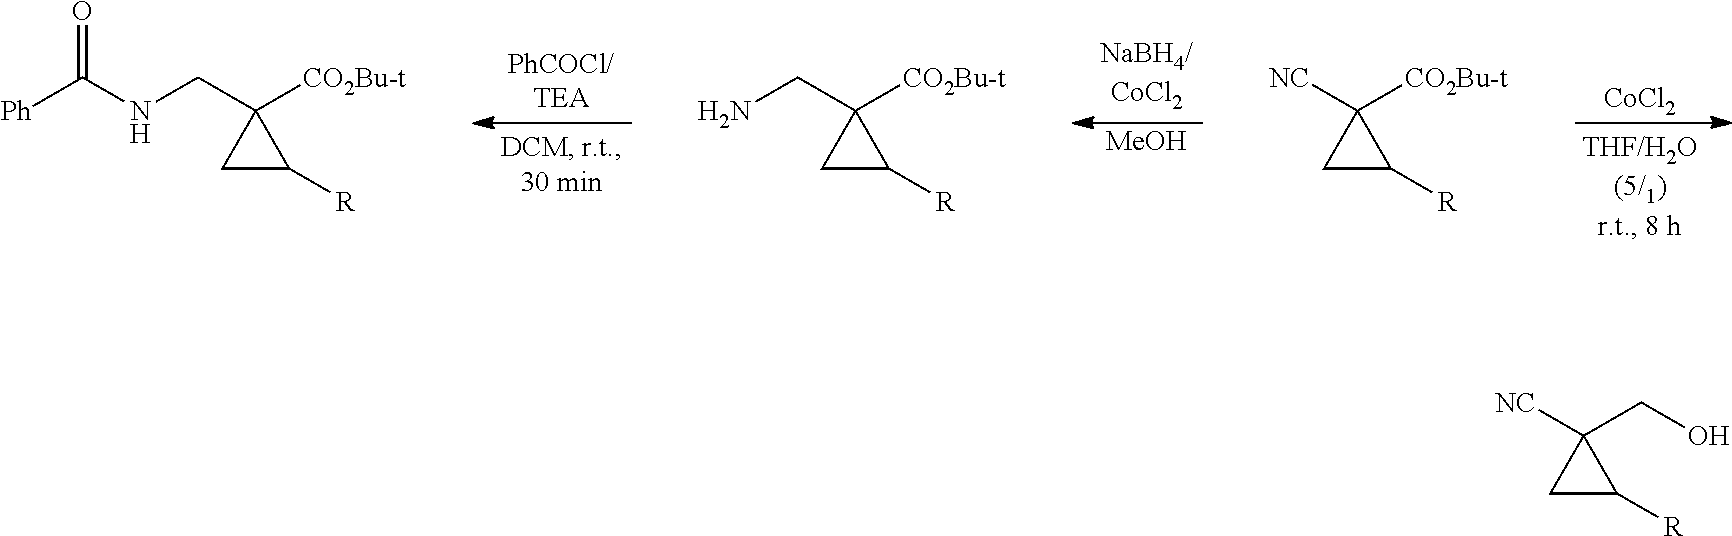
[MeOH].[CoCl2].[Ph]C(NCC1([CO2Bu-t])CC1[R])=O.C(C1([CO2Bu-t])CC1[R])N.[NC]C1([CO2Bu-t])CC1[R].[NC]C1(CO)CC1[R]
